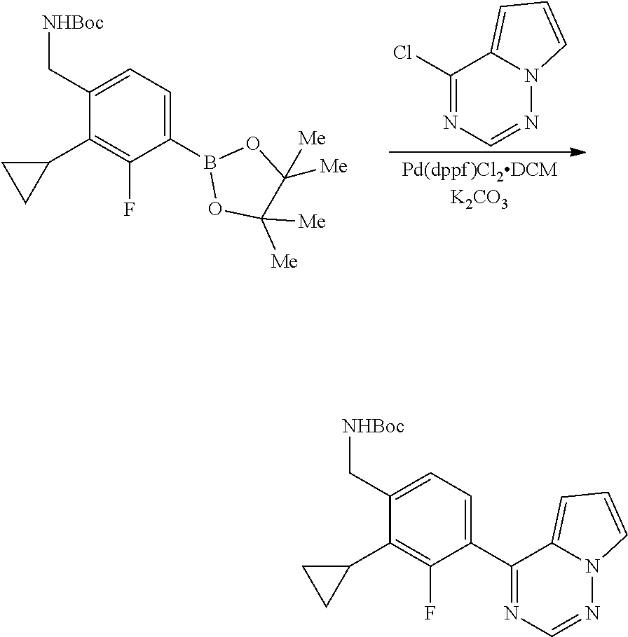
C1(Cl)=NC=NN2C1=CC=C2.C1(C[NHBoc])=CC=C(B2OC([Me])([Me])C([Me])([Me])O2)C(F)=C1C1CC1.C1(C[NHBoc])=CC=C(C2=NC=NN3C2=CC=C3)C(F)=C1C1CC1
